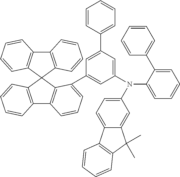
C12=C(C3(C4=C1C=CC=C4)C1=C(C4=C3C(C3=CC(N(C5=CC=C6C(=C5)C(C)(C)C5=C6C=CC=C5)C5=CC=CC=C5C5=CC=CC=C5)=CC(C5=CC=CC=C5)=C3)=CC=C4)C=CC=C1)C=CC=C2
